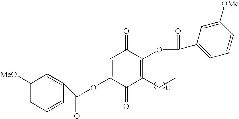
C1(C(OC2=CC(=O)C(OC(C3=CC=CC([OMe])=C3)=O)=C(CC)C2=O)=O)=CC([MeO])=CC=C1
